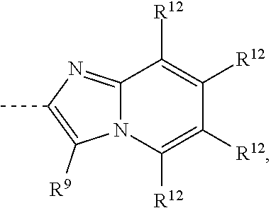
C12=NC(C)=C([R9])N1C([R12])=C([R12])C([R12])=C2[R12]
